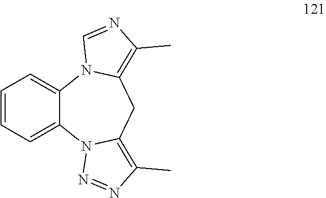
C1=CC=C2C(=C1)N1C(=C(C)N=C1)CC1=C(C)N=NN21
